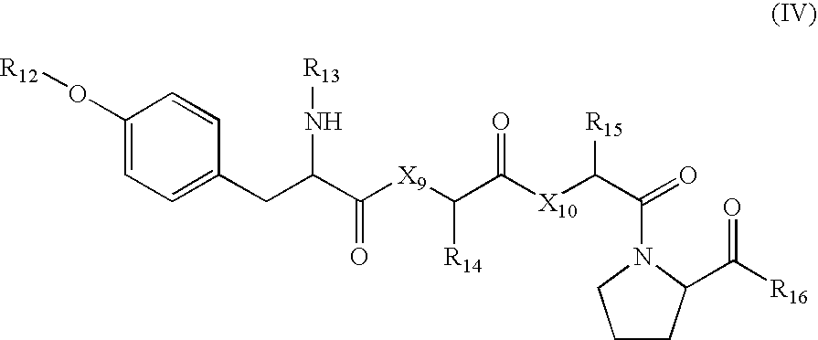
C1(O[R12])=CC=C(CC(C([X9]C(C([X10]C(C(=O)N2CCCC2C([R16])=O)[R15])=O)[R14])=O)N[R13])C=C1
